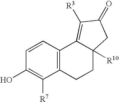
C12=C(C=CC(O)=C1[R7])C1=C([R3])C(=O)CC1([R10])CC2
